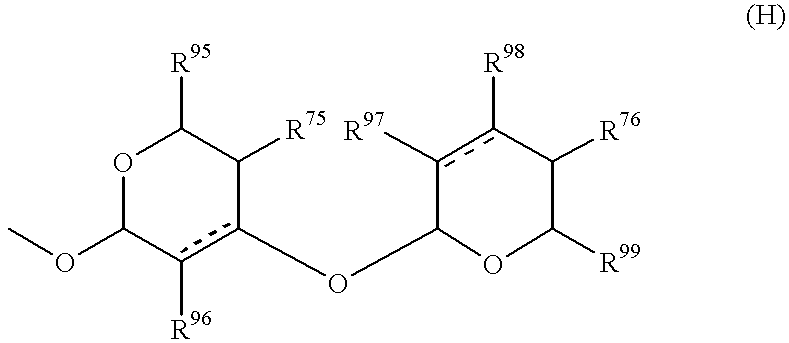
O1C(OC)c([R96])c(OC2OC([R99])C([R76])c([R98])c2[R97])C([R75])C1[R95]
